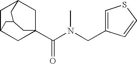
C1C2CC3(C(N(CC4=CSC=C4)C)=O)CC1CC(C2)C3
